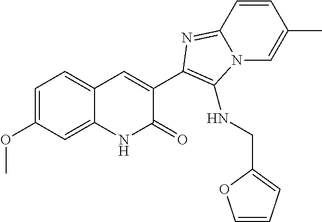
C1=CC2=NC(C3=CC4=CC=C(OC)C=C4NC3=O)=C(NCC3=CC=CO3)N2C=C1C
